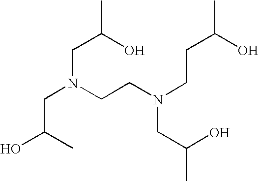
OC(C)CN(CC(C)O)CCN(CCC(C)O)CC(O)C
